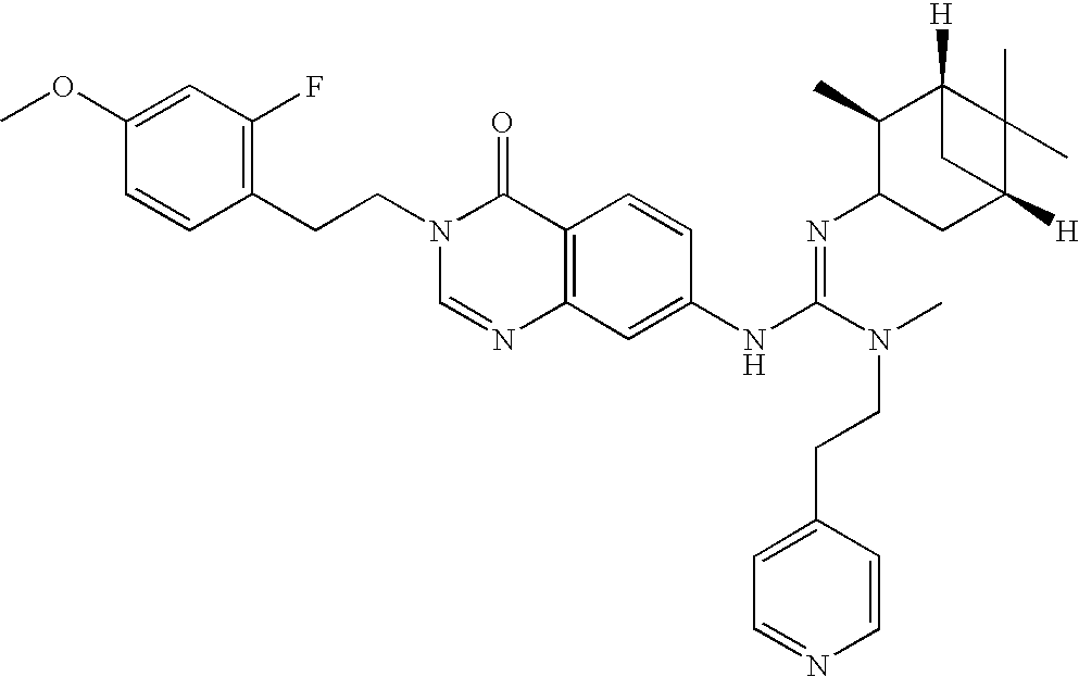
C1(CCN2C=NC3=C(C2=O)C=CC(NC(N(CCC2=CC=NC=C2)C)=NC2CC4([H])C(C)(C)C([H])(C2C)C4)=C3)=C(F)C=C(OC)C=C1
